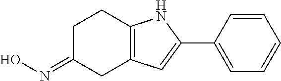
C1C(=NO)CC2=C(C1)NC(C1=CC=CC=C1)=C2
